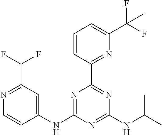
C1(NC2=NC(C3=NC(C(F)(F)C)=CC=C3)=NC(NC(C)C)=N2)=CC(C(F)F)=NC=C1
